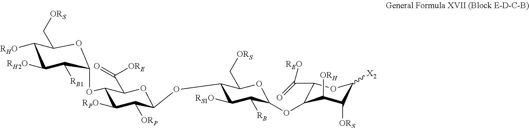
C1([RPO])C([ORP])C(OC2C([RS1O])C([RB])C(OC3C(C([REO])=O)OC([X2])C([ORS])C3[ORH])OC2C[ORS])OC(C([ORE])=O)C1OC1C([RB1])C([RH2O])C([RHO])C(C[ORS])O1
